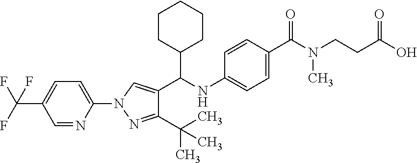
C1=NC(N2N=C(C(C)(C)C)C(C(NC3=CC=C(C(=O)N(CCC(O)=O)C)C=C3)C3CCCCC3)=C2)=CC=C1C(F)(F)F
